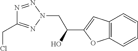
C12=C(C=CC=C1)OC(C(CN1N=NC(CCl)=N1)O)=C2
